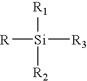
[R1][Si]([R2])([R])[R3]
